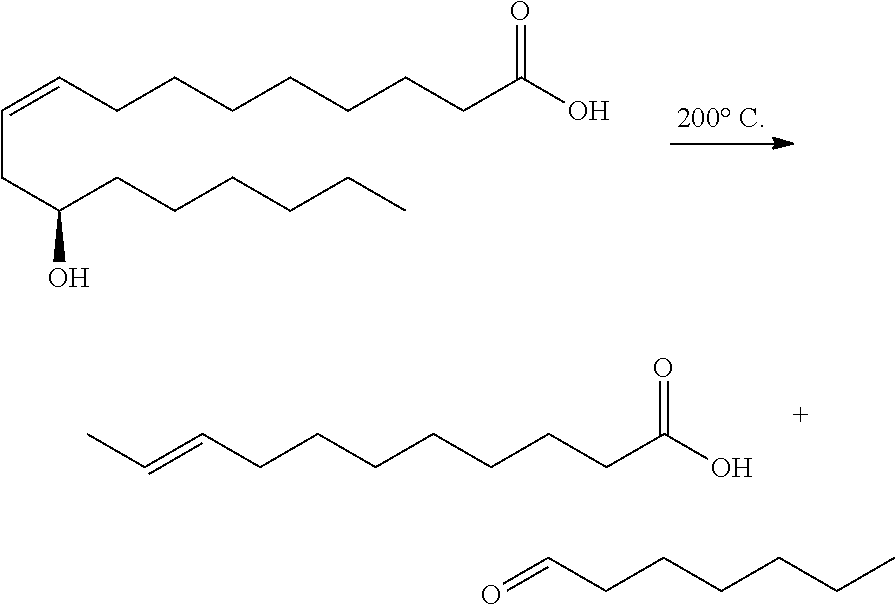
C(CC(CCCCCC)O)=CCCCCCCCC(O)=O.C(=CCCCCCCCC(O)=O)C.O=CCCCCCC
